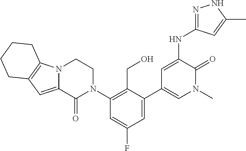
N(C1=CC(C2=CC(F)=CC(N3CCN4C(=CC5=C4CCCC5)C3=O)=C2CO)=CN(C)C1=O)C1=NNC(C)=C1
